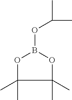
C1(C)(C)C(C)(C)OB(OC(C)C)O1
